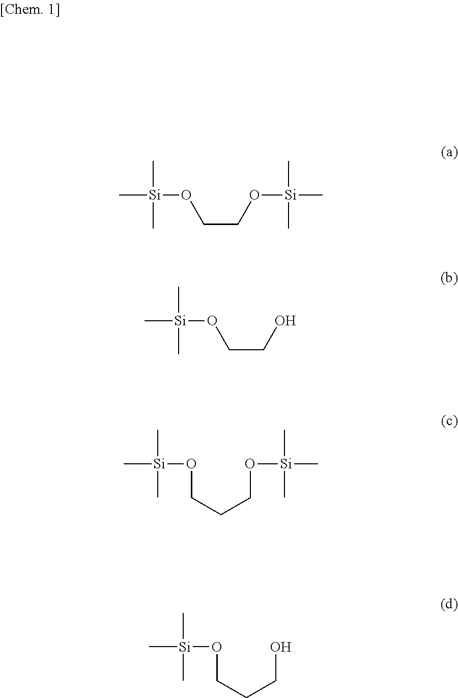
C[Si](C)(C)OCCO[Si](C)(C)C.C[Si](C)(C)OCCO.C[Si](C)(C)OCCCO[Si](C)(C)C.C[Si](C)(C)OCCCO
